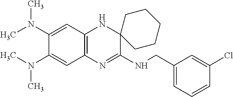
C1(N(C)C)=CC2=C(C=C1N(C)C)N=C(NCC1=CC=CC(Cl)=C1)C1(N2)CCCCC1
